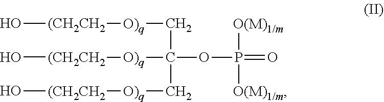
O[(CH2CH2][O)q]CC([O)q][(CH2CH2]O)(C[O)q][(CH2CH2]O)OP(=O)([O(M)1/m])[O(M)1/m]
